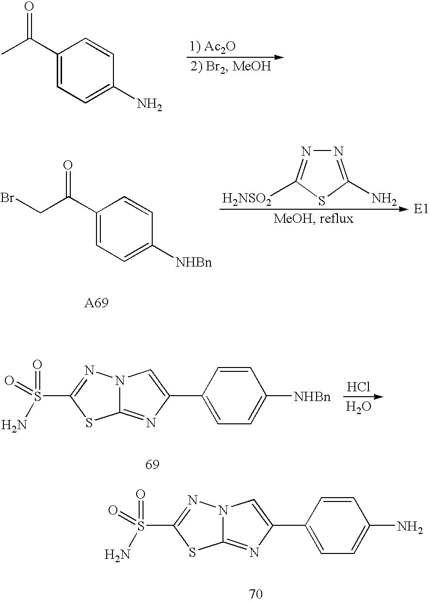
C1(C(=O)C)=CC=C(N)C=C1.C1(C(=O)CBr)=CC=C([NHBn])C=C1.N1=C(N)SC([H2NSO2])=N1.C1(C2=CN3C(=N2)SC(S(=O)(N)=O)=N3)=CC=C([NHBn])C=C1.Cl.O.C1(C2=CN3C(=N2)SC(S(=O)(N)=O)=N3)=CC=C(N)C=C1
